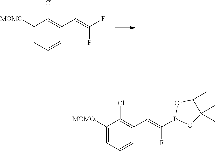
C1([MOMO])=CC=CC(C=C(F)F)=C1Cl.C1([MOMO])=CC=CC(C=C(B2OC(C)(C)C(C)(C)O2)F)=C1Cl
